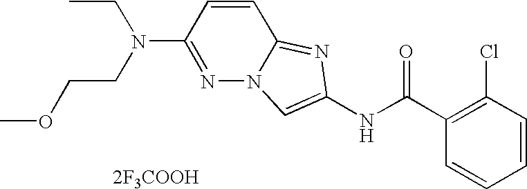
[2F3COOH].C1=CC=CC(Cl)=C1C(NC1=CN2N=C(N(CC)CCOC)C=CC2=N1)=O
